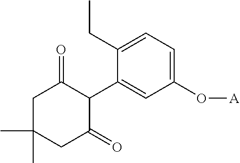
C1C(C)(C)CC(=O)C(C2=CC(O[A])=CC=C2CC)C1=O
